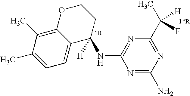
[H]C1(NC2=NC(C(C)([H])F)=NC(N)=N2)C2=CC=C(C)C(C)=C2OCC1
